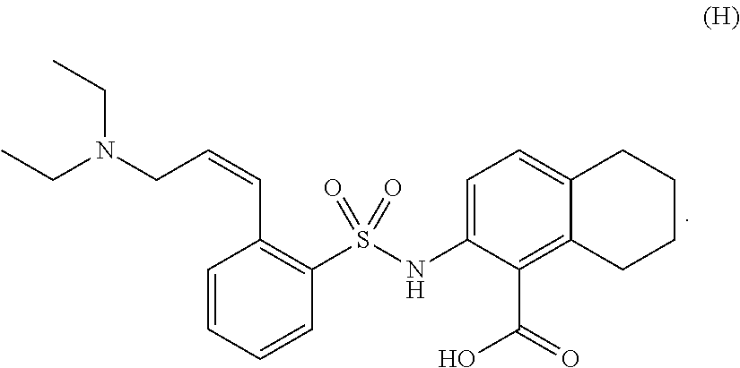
C1=CC=CC(S(NC2=CC=C3C(=C2C(O)=O)CCCC3)(=O)=O)=C1C=CCN(CC)CC
